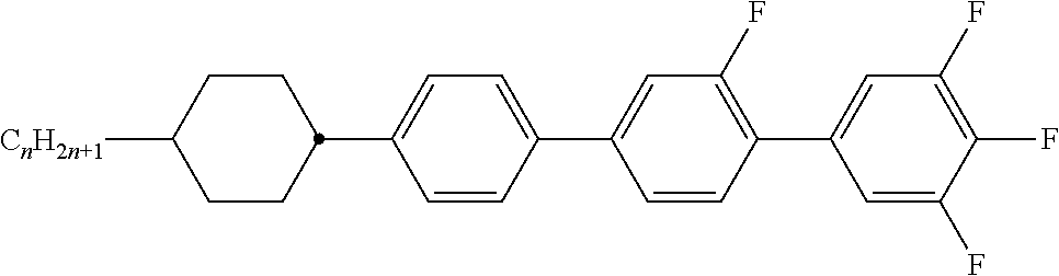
C1=CC(C2=CC=C(C3CCC([CnH2n+1])CC3)C=C2)=CC(F)=C1C1=CC(F)=C(F)C(F)=C1
